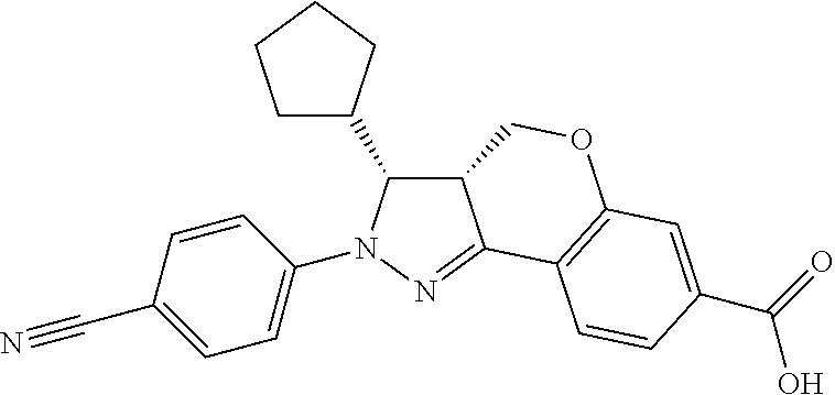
C1=CC(C#N)=CC=C1N1C(C2CCCC2)C2C(=N1)C1=C(OC2)C=C(C(=O)O)C=C1
